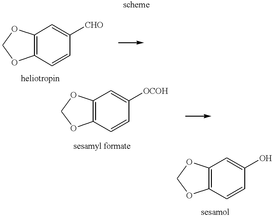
C12=C(C=CC([CHO])=C1)OCO2.C12=C(C=CC([OCOH])=C1)OCO2.C12=C(C=CC(O)=C1)OCO2
